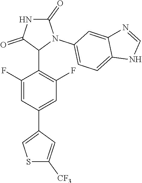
C1(F)=CC(C2=CSC([CF3])=C2)=CC(F)=C1C1N(C2=CC=C3C(=C2)N=CN3)C(=O)NC1=O
